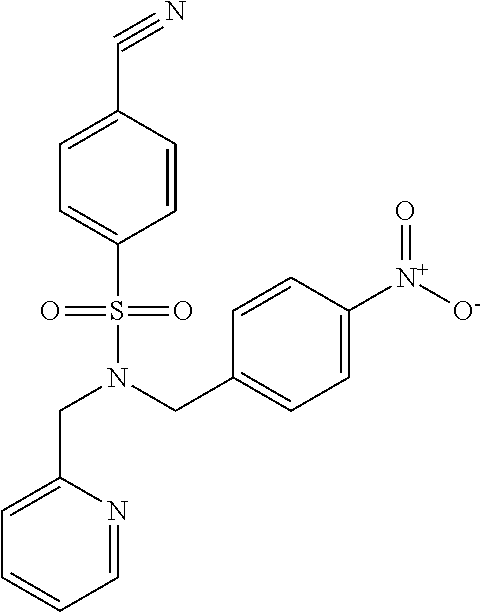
C1=NC(CN(S(C2=CC=C(C#N)C=C2)(=O)=O)CC2=CC=C([N+]([O-])=O)C=C2)=CC=C1
